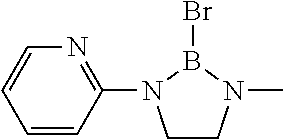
C1=CC(N2CCN(C)B2Br)=NC=C1
